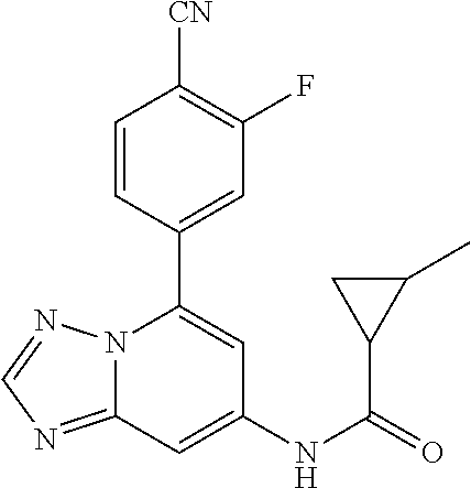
C12=NC=NN1C(C1=CC(F)=C([CN])C=C1)=CC(NC(=O)C1C(C)C1)=C2
